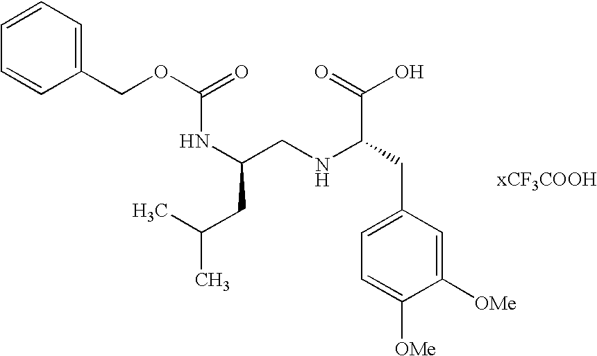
N(C(CNC(CC1=CC=C([OMe])C([OMe])=C1)C(=O)O)CC(C)C)C(OCC1=CC=CC=C1)=O
